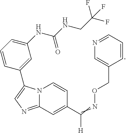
N12C(=NC=C1C1=CC(NC(NCC(F)(F)F)=O)=CC=C1)C=C(C(=NOCC1=CN=CC=C1)[H])C=C2
